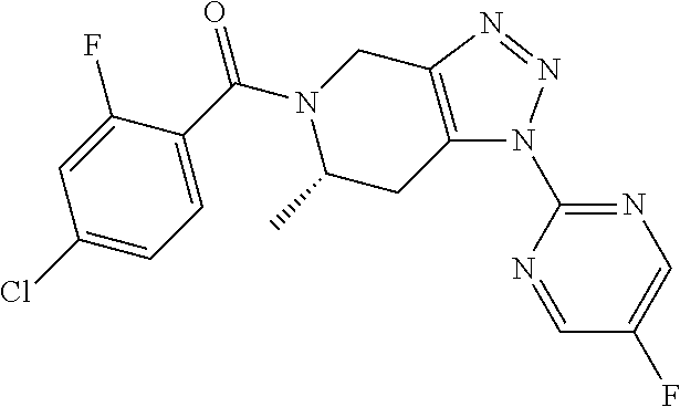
C1(Cl)=CC=C(C(N2CC3=C(CC2C)N(C2=NC=C(F)C=N2)N=N3)=O)C(F)=C1
